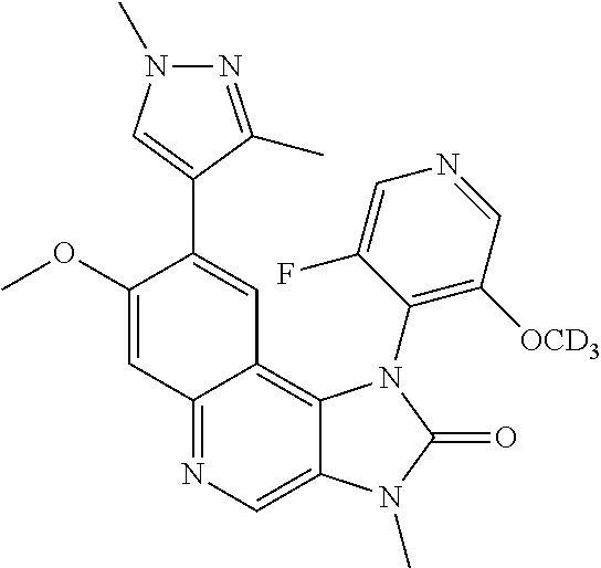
C12=NC=C3C(=C1C=C(C1=CN(C)N=C1C)C(OC)=C2)N(C1=C([OCD3])C=NC=C1F)C(=O)N3C
